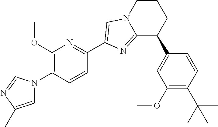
C1(OC)=C(N2C=C(C)N=C2)C=CC(C2=CN3C(=N2)C(C2=CC(OC)=C(C(C)(C)C)C=C2)CCC3)=N1
